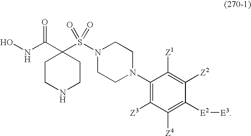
ONC(C1(S(N2CCN(C3=C([Z3])C([Z4])=C([E2][E3])C([Z2])=C3[Z1])CC2)(=O)=O)CCNCC1)=O
